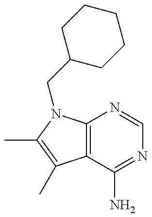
C(N1C2=C(C(C)=C1C)C(N)=NC=N2)C1CCCCC1
